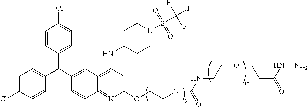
C1=CC(C(C2=CC3=C(NC4CCN(S(C(F)(F)F)(=O)=O)CC4)C=C(OCCOC(NCCOCCC(=O)NN)=O)N=C3C=C2)C2=CC=C(Cl)C=C2)=CC=C1Cl
